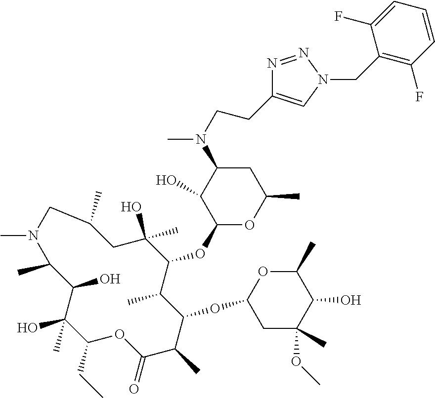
C1(CC)C(C)(O)C(O)C(C)N(C)CC(C)CC(O)(C)C(OC2OC(C)CC(N(C)CCC3=CN(CC4=C(F)C=CC=C4F)N=N3)C2O)C(C)C(OC2CC(C)(OC)C(O)C(C)O2)C(C)C(=O)O1
